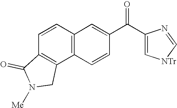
C12=C(C=CC(C(=O)C3=C[NTr]C=N3)=C1)C1=C(C=C2)C(=O)N([Me])C1
